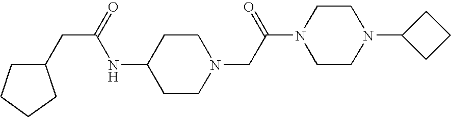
C1(CC(=O)NC2CCN(CC(N3CCN(C4CCC4)CC3)=O)CC2)CCCC1
